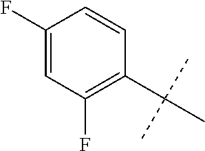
C1(C(C)(C)C)=C(F)C=C(F)C=C1
